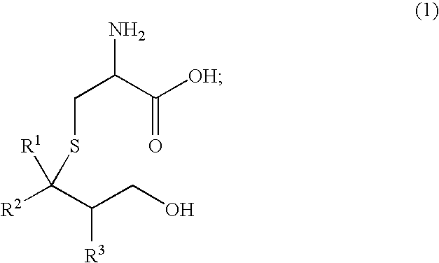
S(C([R1])([R2])C(CO)[R3])CC(N)C([OH])=O
